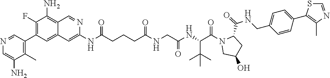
N(C(CCCC(NCC(NC(C(N1CC(O)CC1C(=O)NCC1=CC=C(C2=C(C)N=CS2)C=C1)=O)C(C)(C)C)=O)=O)=O)C1=CC2=CC(C3=C(C)C(N)=CN=C3)=C(F)C(N)=C2C=N1
